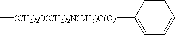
C1=CC([(CH2)2O(CH2)2N(CH3)C(O)]C)=CC=C1
